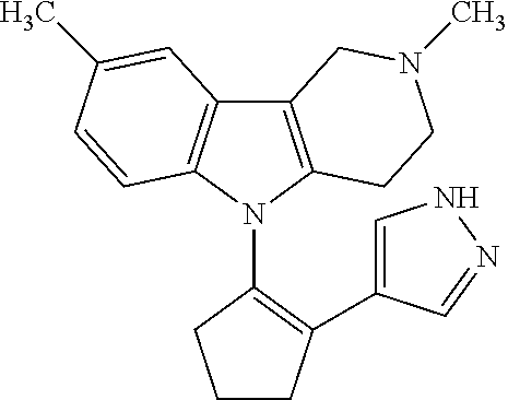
C12=C(N(C3=C(C4=CNN=C4)CCC3)C3=C1C=C(C)C=C3)CCN(C)C2
